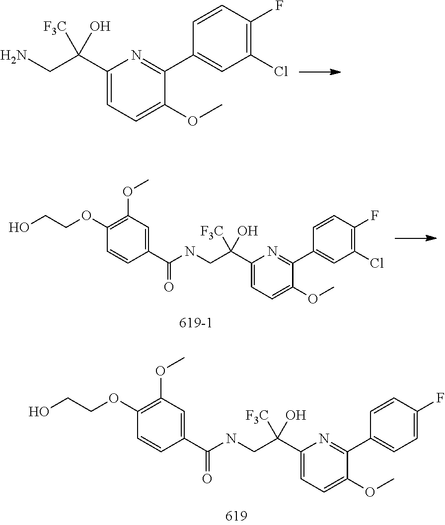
N(CC(C1=CC=C(OC)C(C2=CC=C(F)C=C2)=N1)([F3C])O)C(=O)C1=CC(OC)=C(OCCO)C=C1.NCC(C1=CC=C(OC)C(C2=CC(Cl)=C(F)C=C2)=N1)([F3C])O.N(CC(C1=CC=C(OC)C(C2=CC(Cl)=C(F)C=C2)=N1)([F3C])O)C(=O)C1=CC(OC)=C(OCCO)C=C1
